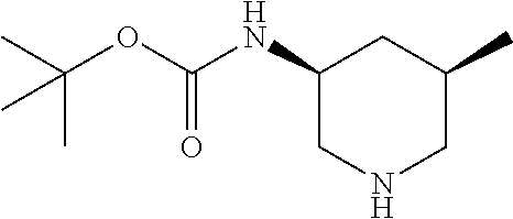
CC(OC(=O)NC1CNCC(C)C1)(C)C
